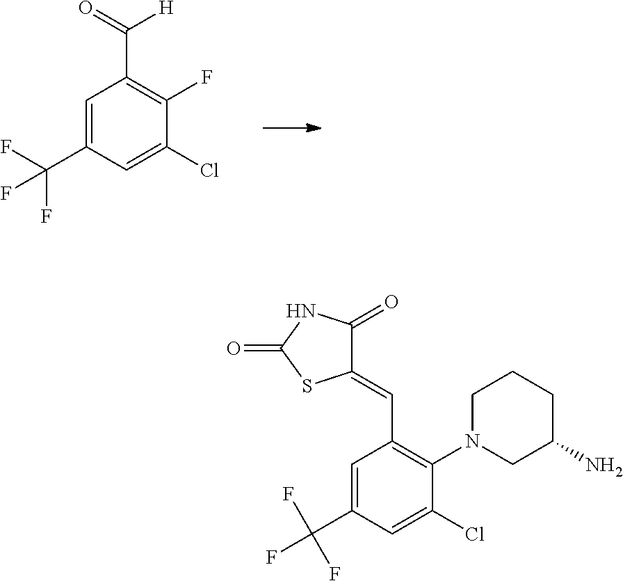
C1=C(C(F)(F)F)C=C(Cl)C(F)=C1C(=O)[H].C1(=O)C(=CC2=C(N3CC(N)CCC3)C(Cl)=CC(C(F)(F)F)=C2)SC(=O)N1
